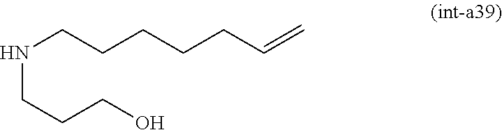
N(CCCO)CCCCCC=C
